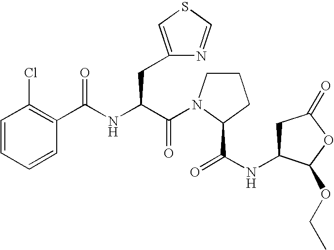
C1C(NC(=O)C2N(C(C(NC(C3=C(Cl)C=CC=C3)=O)CC3=CSC=N3)=O)CCC2)C(OCC)OC1=O
